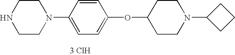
C1CN(C2=CC=C(OC3CCN(C4CCC4)CC3)C=C2)CCN1.[3 ClH]
